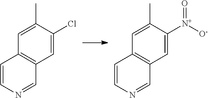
C1=C(Cl)C(C)=CC2=C1C=NC=C2.C1=C([N+](=O)[O-])C(C)=CC2=C1C=NC=C2
